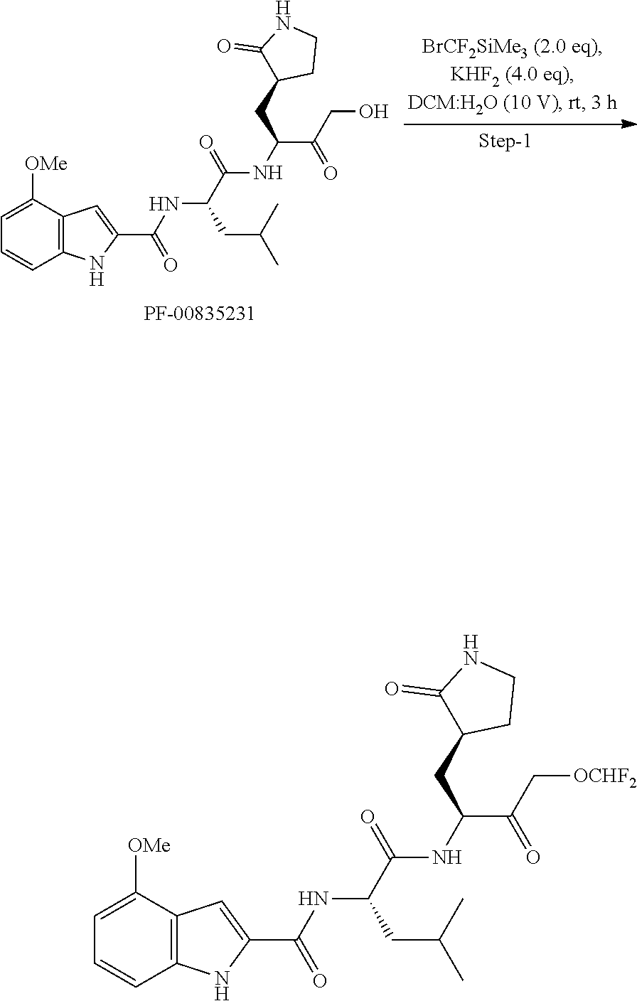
C12=C(C([OMe])=CC=C1)C=C(C(NC(C(=O)NC(CC1C(=O)NCC1)C(CO)=O)CC(C)C)=O)N2.C12=C(C([OMe])=CC=C1)C=C(C(NC(C(=O)NC(CC1C(=O)NCC1)C(C[OCHF2])=O)CC(C)C)=O)N2
